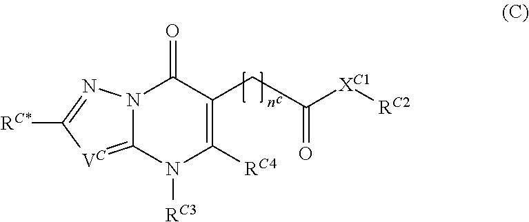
N12C(=[VC]C([RC*])=N1)N([RC3])C([RC4])=C(CC(=O)[XC1][RC2])C2=O
